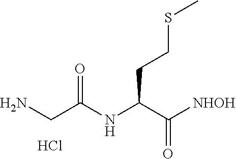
NCC(NC(C([NHOH])=O)CCSC)=O.Cl
